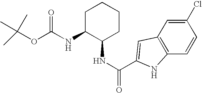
C1C(NC(=O)OC(C)(C)C)C(NC(=O)C2=CC3=C(C=CC(Cl)=C3)N2)CCC1
